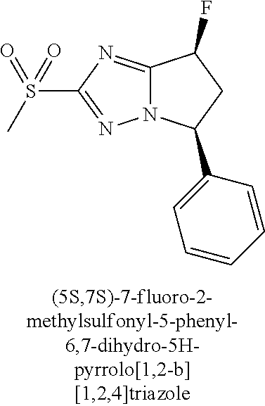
C12=NC(S(C)(=O)=O)=NN1C(C1=CC=CC=C1)CC2F
